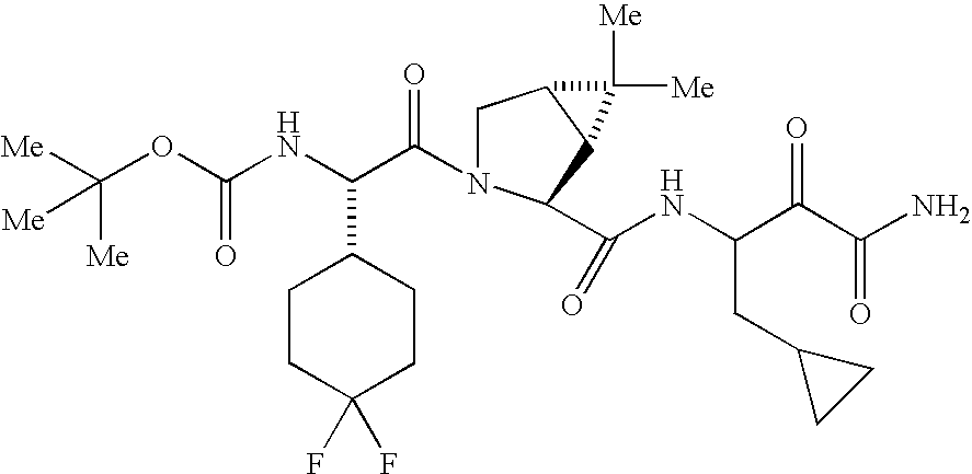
C(OC(=O)NC(C(=O)N1CC2C(C1C(NC(CC1CC1)C(C(=O)N)=O)=O)C2([Me])[Me])C1CCC(F)(F)CC1)([Me])([Me])[Me]
